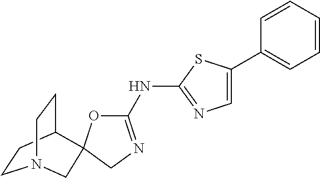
C1(C2=CC=CC=C2)=CN=C(NC2=NCC3(C4CCN(CC4)C3)O2)S1
